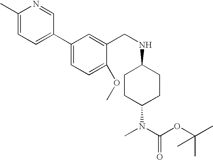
C1(C)=CC=C(C2=CC=C(OC)C(CNC3CCC(N(C)C(OC(C)(C)C)=O)CC3)=C2)C=N1
